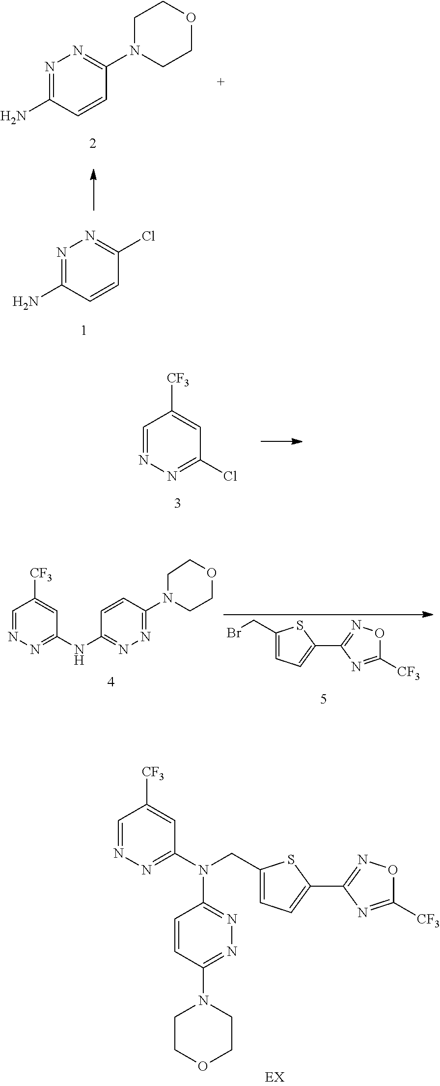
NC1=NN=C(Cl)C=C1.N1=C(N)C=CC(N2CCOCC2)=N1.C1=NN=C(Cl)C=C1[CF3].BrCC1=CC=C(C2=NOC([CF3])=N2)S1.C1=NN=C(NC2=NN=C(N3CCOCC3)C=C2)C=C1[CF3].C1=NN=C(N(CC2=CC=C(C3=NOC([CF3])=N3)S2)C2=NN=C(N3CCOCC3)C=C2)C=C1[CF3]
